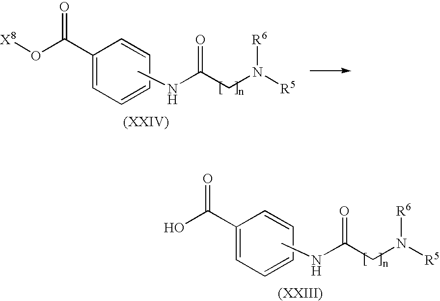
O(C(C1=CC=CC=C1)=O)[X8].C(CN([R5])[R6])(=O)NC.OC(C1=CC=CC=C1)=O.C(CN([R5])[R6])(=O)NC
